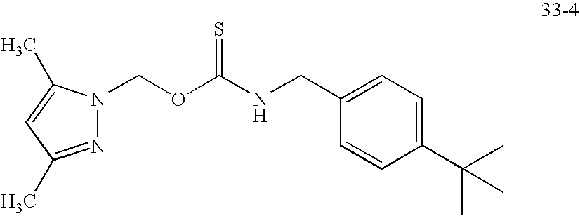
O(C(=S)NCC1=CC=C(C(C)(C)C)C=C1)CN1N=C(C)C=C1C
